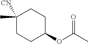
C1(C)([CN])CCC(OC(C)=O)CC1
